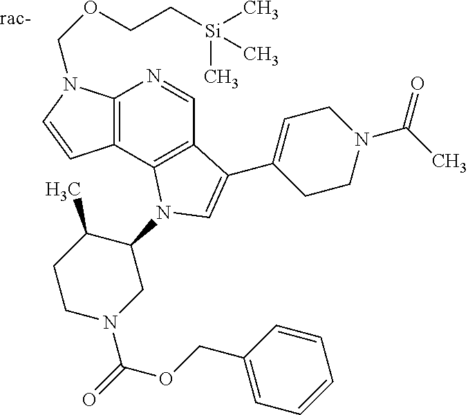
C12=C(N(COCC[Si](C)(C)C)C=C1)N=CC1=C2N(C2C(C)CCN(C(=O)OCC3=CC=CC=C3)C2)C=C1C1=CCN(C(C)=O)CC1
